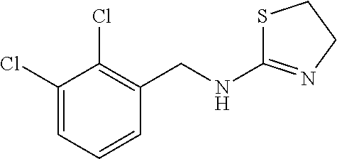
C1(Cl)=CC=CC(CNC2=NCCS2)=C1Cl
